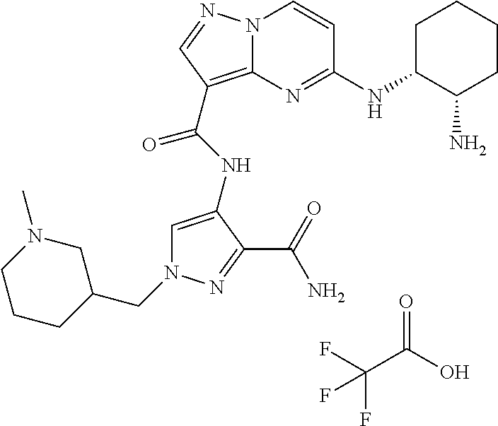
N1(CC2CCCN(C)C2)C=C(NC(=O)C2=C3N(C=CC(NC4C(N)CCCC4)=N3)N=C2)C(C(=O)N)=N1.O=C(O)C(F)(F)F
